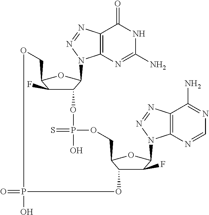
C12C(F)C(OC1N1C3=C(N=N1)C(=O)NC(N)=N3)COP(O)(=O)OC1C(F)C(N3C4=C(C(N)=NC=N4)N=N3)OC1COP(=S)(O)O2
